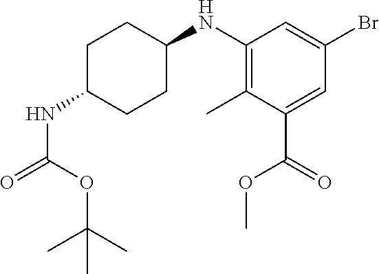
C1C(NC(OC(C)(C)C)=O)CCC(NC2=C(C)C(C(OC)=O)=CC(Br)=C2)C1
